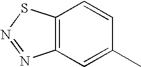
C12=C(C=C(C)C=C1)N=NS2
